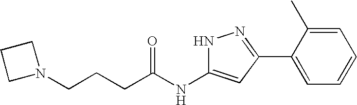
C(NC1=CC(C2=CC=CC=C2C)=NN1)(=O)CCCN1CCC1
